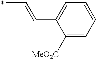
CC=CC1=CC=CC=C1[MeO2C]
